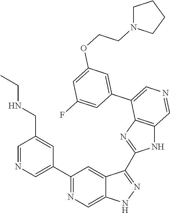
C1(C2=CN=CC(CNCC)=C2)=NC=C2C(=C1)C(C1=NC3=C(N1)C=NC=C3C1=CC(OCCN3CCCC3)=CC(F)=C1)=NN2
